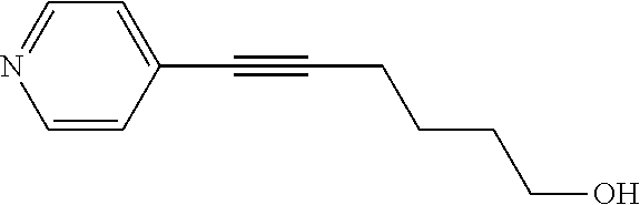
C1=CC(C#CCCCCO)=CC=N1
